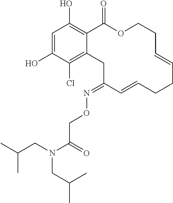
C1=C(O)C(Cl)=C2C(=C1O)C(=O)OCCC=CCCC=CC(=NOCC(N(CC(C)C)CC(C)C)=O)C2
